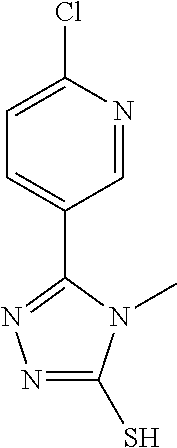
C1=C(Cl)N=CC(C2=NN=C(S)N2C)=C1
